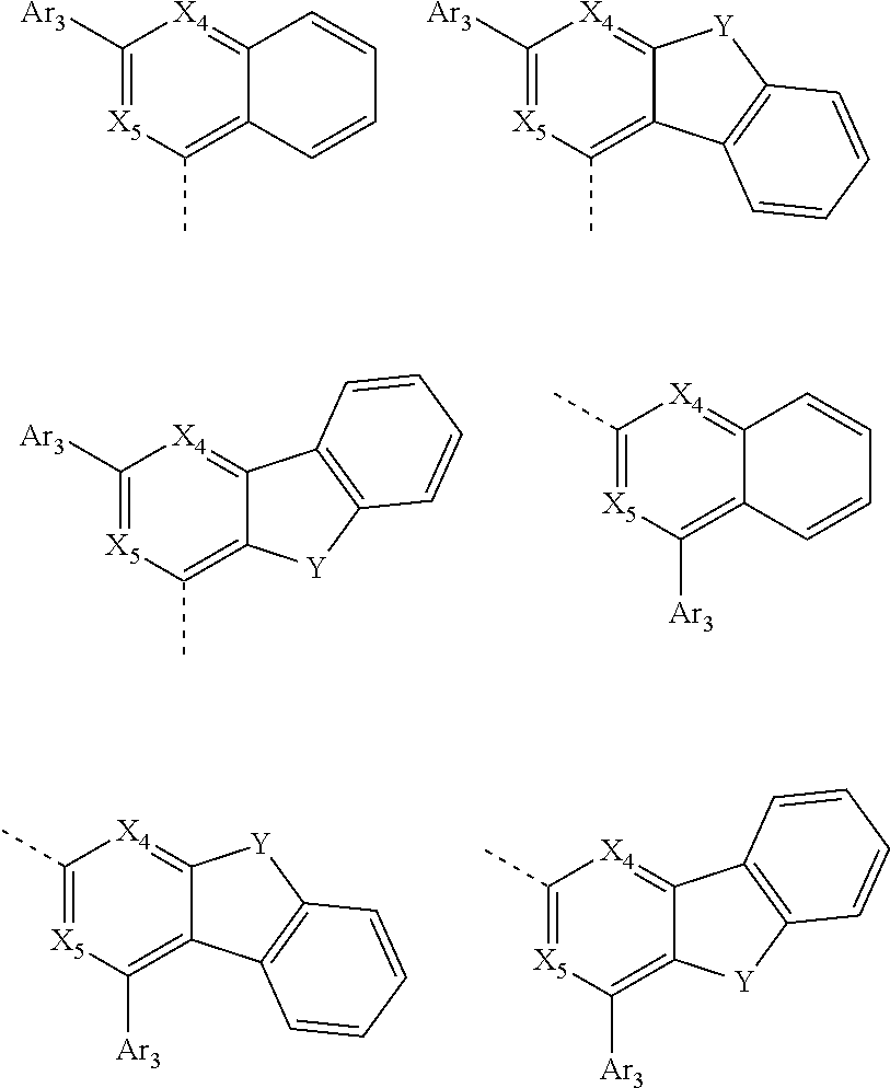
C1([Ar3])=[X5]C(C)=C2C(=[X4]1)C=CC=C2.C1([Ar3])=[X5]C(C)=C2C(=[X4]1)[Y]C1=C2C=CC=C1.C1([Ar3])=[X5]C(C)=C2C(=[X4]1)C1=C([Y]2)C=CC=C1.C1(C)=[X5]C([Ar3])=C2C(=[X4]1)C=CC=C2.C1(C)=[X5]C([Ar3])=C2C(=[X4]1)[Y]C1=C2C=CC=C1.C1(C)=[X5]C([Ar3])=C2C(=[X4]1)C1=C([Y]2)C=CC=C1
